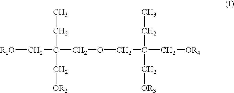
[R1O]CC(COCC(CC)(C[OR3])C[OR4])(CC)C[OR2]
